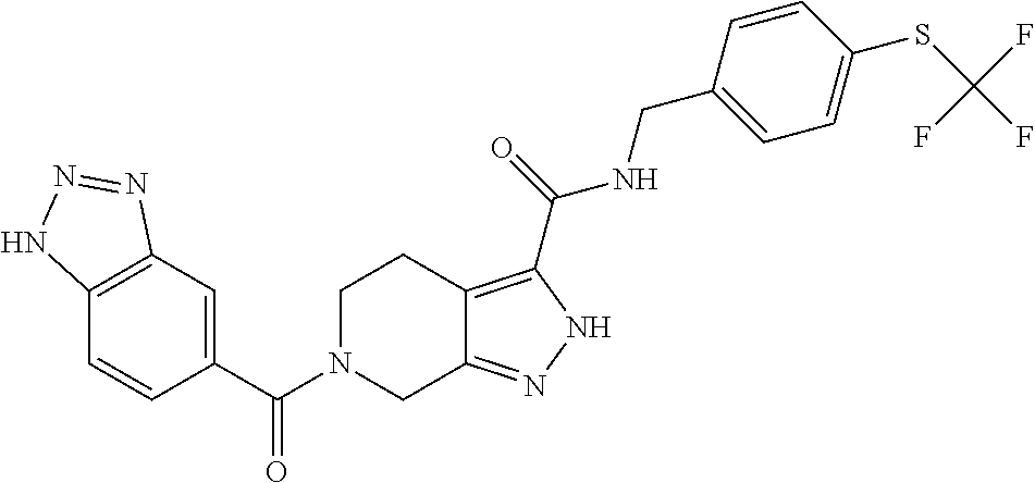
C1=CC(C(=O)N2CC3=NNC(C(NCC4=CC=C(SC(F)(F)F)C=C4)=O)=C3CC2)=CC2=C1NN=N2
